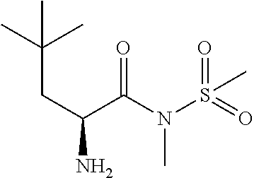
C(CC(C(=O)N(S(=O)(=O)C)C)N)(C)(C)C
